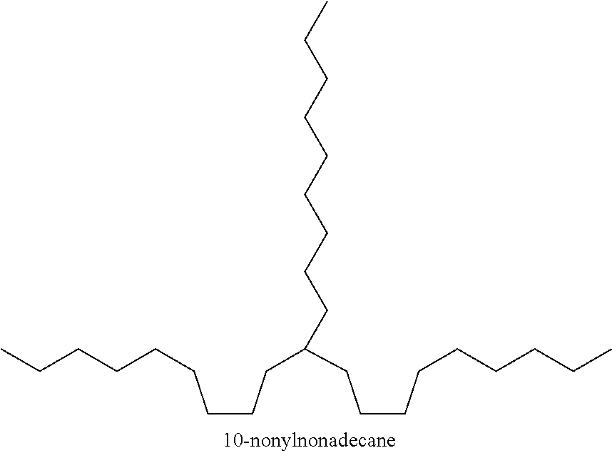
C(CCC(CCCCCCCCC)CCCCCCCCC)CCCCCC
